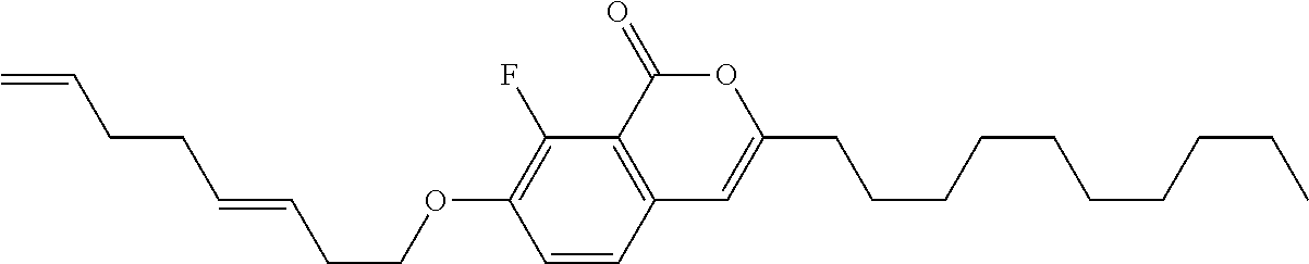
C1=CC2=C(C(F)=C1OCCC=CCCC=C)C(=O)OC(CCCCCCCCCC)=C2
